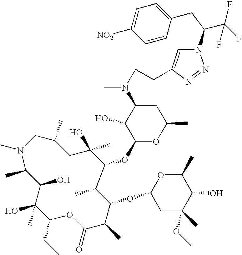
N1(C)CC(C)CC(O)(C)C(OC2OC(C)CC(N(C)CCC3=CN(C(C(F)(F)F)CC4=CC=C([NO2])C=C4)N=N3)C2O)C(C)C(OC2CC(C)(OC)C(O)C(C)O2)C(C)C(=O)OC(CC)C(O)(C)C(O)C1C
